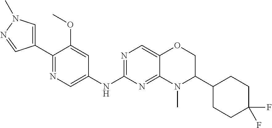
C1(C2=CN(C)N=C2)=NC=C(NC2=NC=C3C(=N2)N(C)C(C2CCC(F)(F)CC2)CO3)C=C1OC
